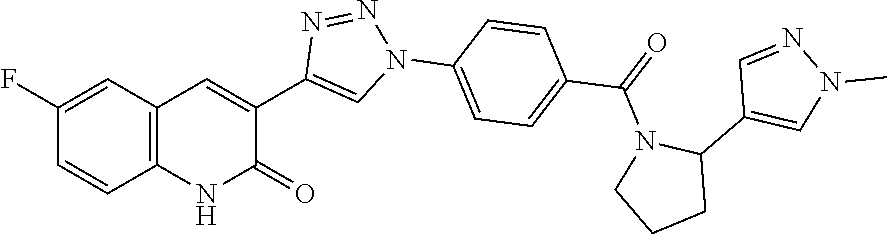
C12=C(C=C(F)C=C1)C=C(C1=CN(C3=CC=C(C(N4CCCC4C4=CN(C)N=C4)=O)C=C3)N=N1)C(=O)N2
